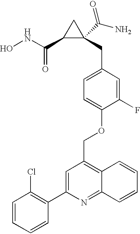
C1(C(NO)=O)C(CC2=CC=C(OCC3=C4C(=NC(C5=C(Cl)C=CC=C5)=C3)C=CC=C4)C(F)=C2)(C(N)=O)C1
